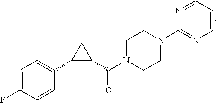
C1=C(F)C=CC(C2C(C(N3CCN(C4=NC=CC=N4)CC3)=O)C2)=C1
